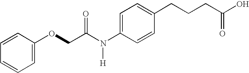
C1=CC=C(OCC(N(C2=CC=C(CCCC(O)=O)C=C2)[H])=O)C=C1
